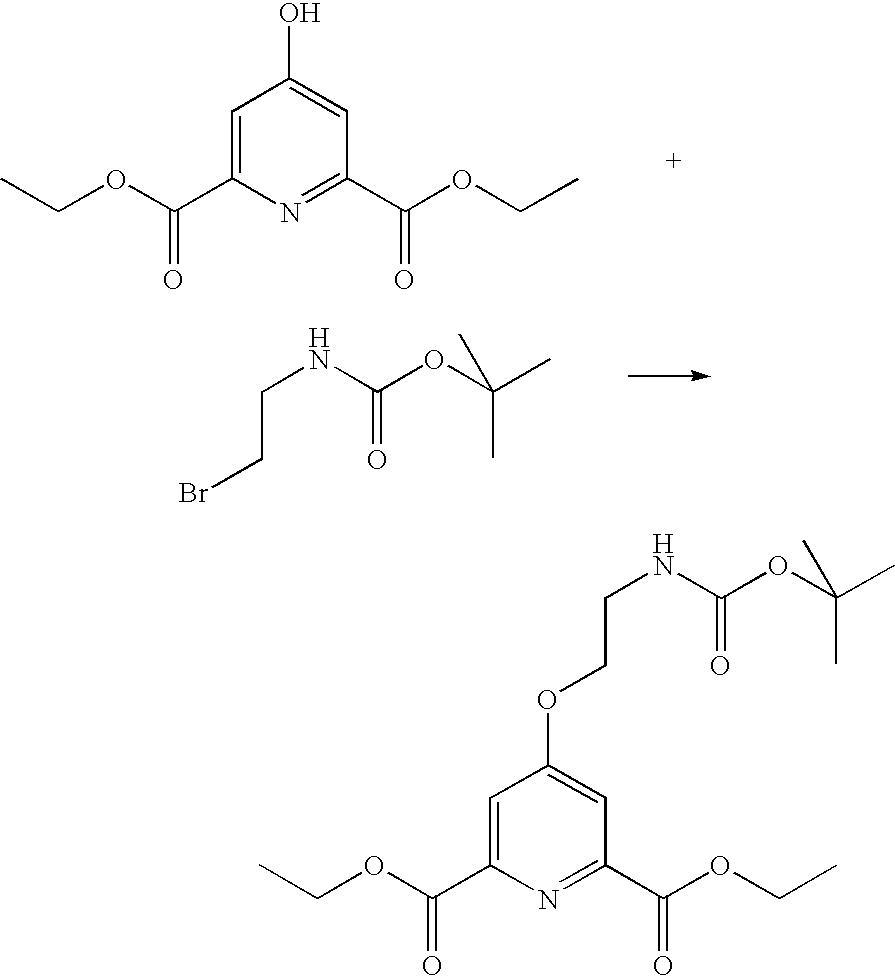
C1=C(C(OCC)=O)N=C(C(OCC)=O)C=C1O.C(NC(OC(C)(C)C)=O)CBr.C1=C(C(OCC)=O)N=C(C(OCC)=O)C=C1OCCNC(OC(C)(C)C)=O
